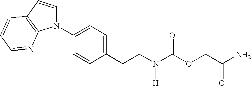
C(CN(C(OCC(N)=O)=O)[H])C1=CC=C(N2C=CC3=C2N=CC=C3)C=C1
